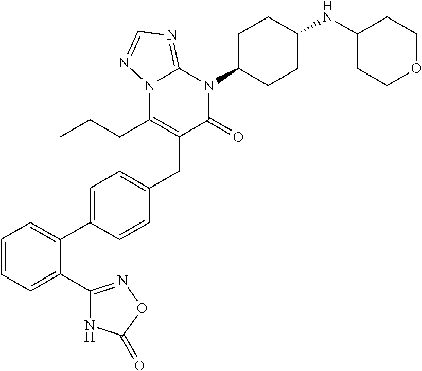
N12C(CCC)=C(CC3=CC=C(C4=CC=CC=C4C4=NOC(=O)N4)C=C3)C(=O)N(C3CCC(NC4CCOCC4)CC3)C1=NC=N2
